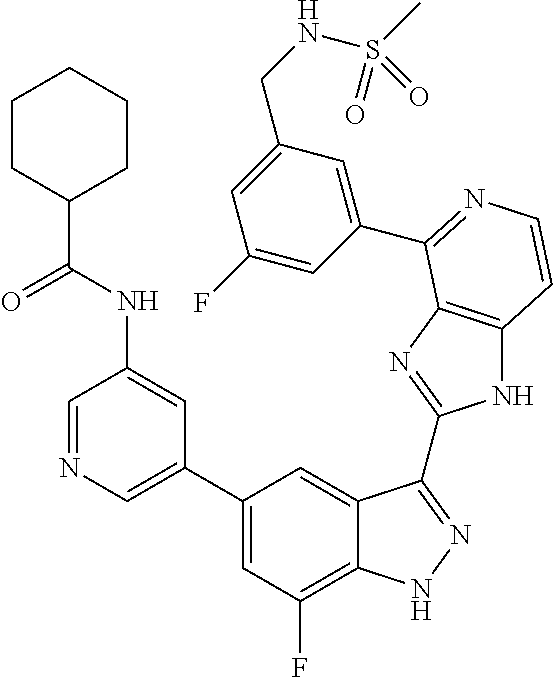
C1=C(C2=CC(F)=C3C(=C2)C(C2=NC4=C(N2)C=CN=C4C2=CC(CNS(C)(=O)=O)=CC(F)=C2)=NN3)C=C(NC(C2CCCCC2)=O)C=N1
